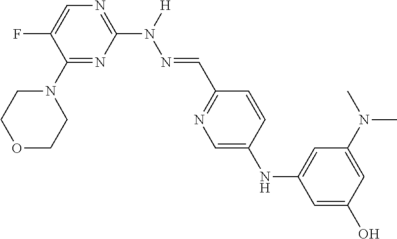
C1(N2CCOCC2)=NC(N([H])N=CC2=NC=C(NC3=CC(N(C)C)=CC(O)=C3)C=C2)=NC=C1F
